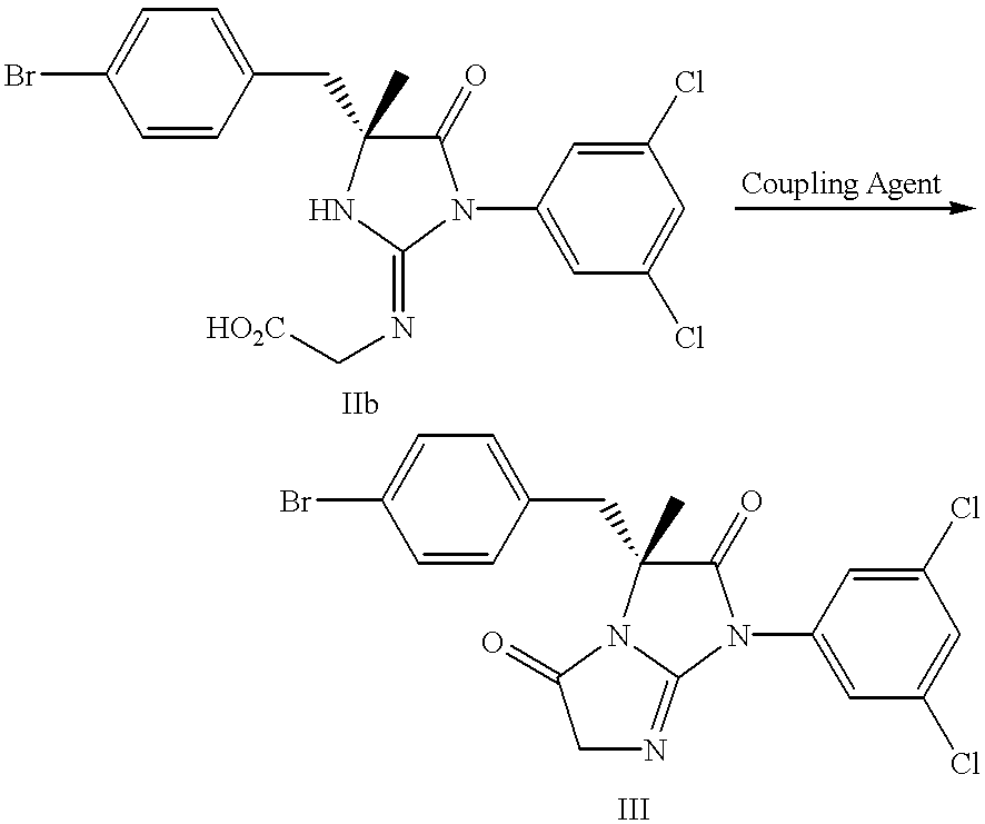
C1(CC2(C)C(=O)N(C3=CC(Cl)=CC(Cl)=C3)C(=NC[HO2C])N2)=CC=C(Br)C=C1.C1(CC2(C)C(=O)N(C3=CC(Cl)=CC(Cl)=C3)C3=NCC(=O)N23)=CC=C(Br)C=C1
